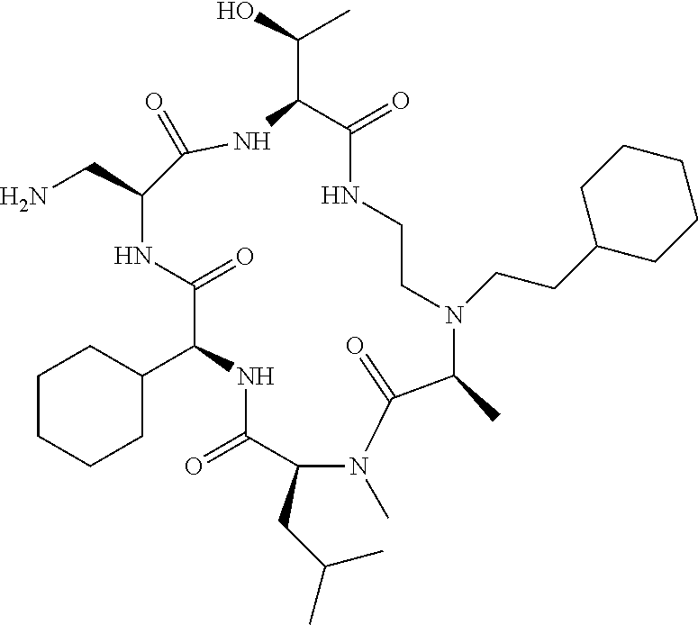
C1CCCC(C2NC(=O)C(CC(C)C)N(C)C(=O)C(C)N(CCC3CCCCC3)CCNC(=O)C(C(O)C)NC(=O)C(CN)NC2=O)C1
